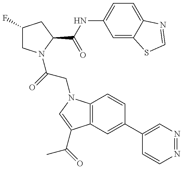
C1(F)CN(C(=O)CN2C3=C(C(C(=O)C)=C2)C=C(C2=CN=NC=C2)C=C3)C(C(NC2=CC=C3C(=C2)SC=N3)=O)C1
